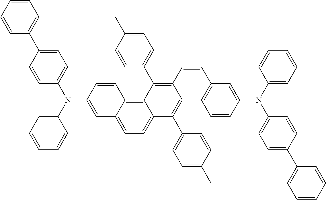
C1=C(N(C2=CC=CC=C2)C2=CC=C(C3=CC=CC=C3)C=C2)C=CC2=C3C(=CC=C12)C(C1=CC=C(C)C=C1)=C1C(=C3C2=CC=C(C)C=C2)C=CC2=C1C=CC(N(C1=CC=CC=C1)C1=CC=C(C3=CC=CC=C3)C=C1)=C2
